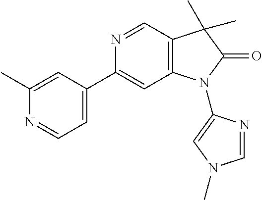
C1(C)=CC(C2=CC3=C(C=N2)C(C)(C)C(=O)N3C2=CN(C)C=N2)=CC=N1
